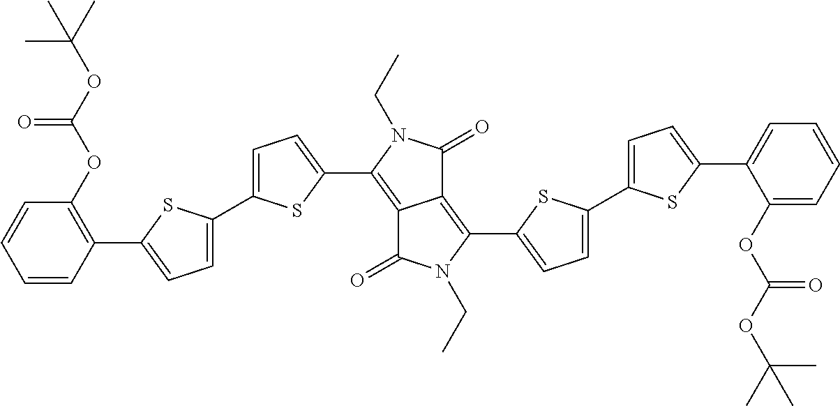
C12=C(C3=CC=C(C4=CC=C(C5=CC=CC=C5OC(=O)OC(C)(C)C)S4)S3)N(CC)C(=O)C1=C(C1=CC=C(C3=CC=C(C4=C(OC(=O)OC(C)(C)C)C=CC=C4)S3)S1)N(CC)C2=O
